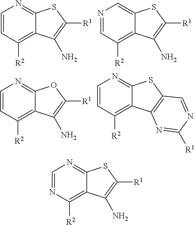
C1=CC([R2])=C2C(=N1)SC([R1])=C2N.N1=CC([R2])=C2C(=C1)SC([R1])=C2N.C1=CC([R2])=C2C(=N1)OC([R1])=C2N.C1=CC([R2])=C2C(=N1)SC1=C2N=C([R1])N=C1.C1=NC([R2])=C2C(=N1)SC([R1])=C2N
